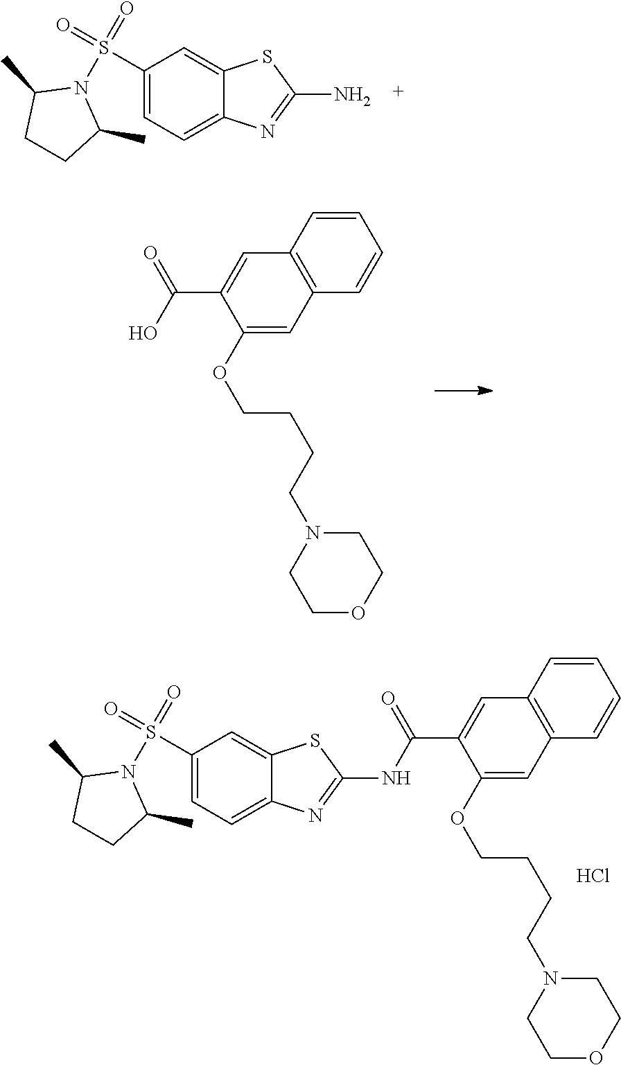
C1(S(N2C(C)CCC2C)(=O)=O)=CC=C2C(=C1)SC(N)=N2.OC(=O)C1=CC2=C(C=C1OCCCCN1CCOCC1)C=CC=C2.C1(S(N2C(C)CCC2C)(=O)=O)=CC=C2C(=C1)SC(NC(=O)C1=CC3=C(C=C1OCCCCN1CCOCC1)C=CC=C3)=N2.Cl
